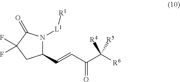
C1(C=CC(C([R6])([R4])[R5])=O)N([L1][R1])C(=O)C(F)(F)C1
